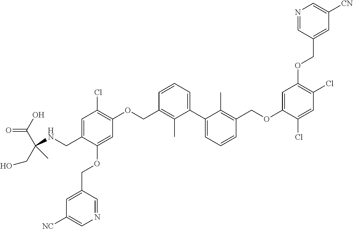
C1=C(CNC(C(O)=O)(C)CO)C(OCC2=CC([NC])=CN=C2)=CC(OCC2=C(C)C(C3=CC=CC(COC4=CC(OCC5=CC([CN])=CN=C5)=C(Cl)C=C4Cl)=C3C)=CC=C2)=C1Cl
